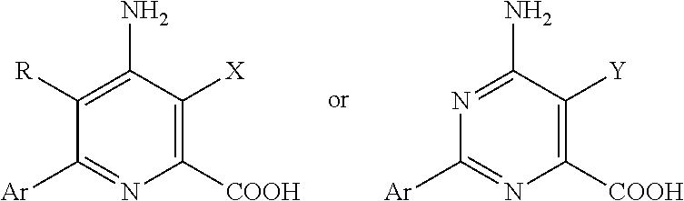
C1([COOH])=C([X])C(N)=C([R])C([Ar])=N1.C1([COOH])=C([Y])C(N)=NC([Ar])=N1
